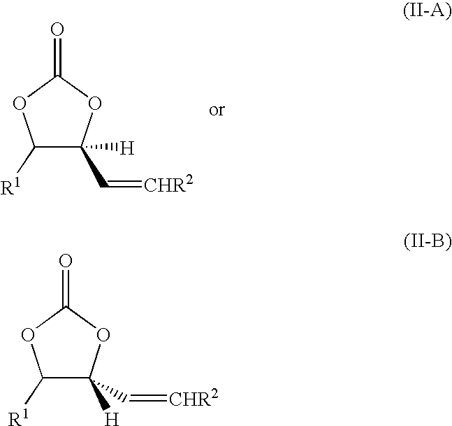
C1([R1])C(C=[CHR2])([H])OC(=O)O1.C1([R1])C([H])(C=[CHR2])OC(=O)O1
